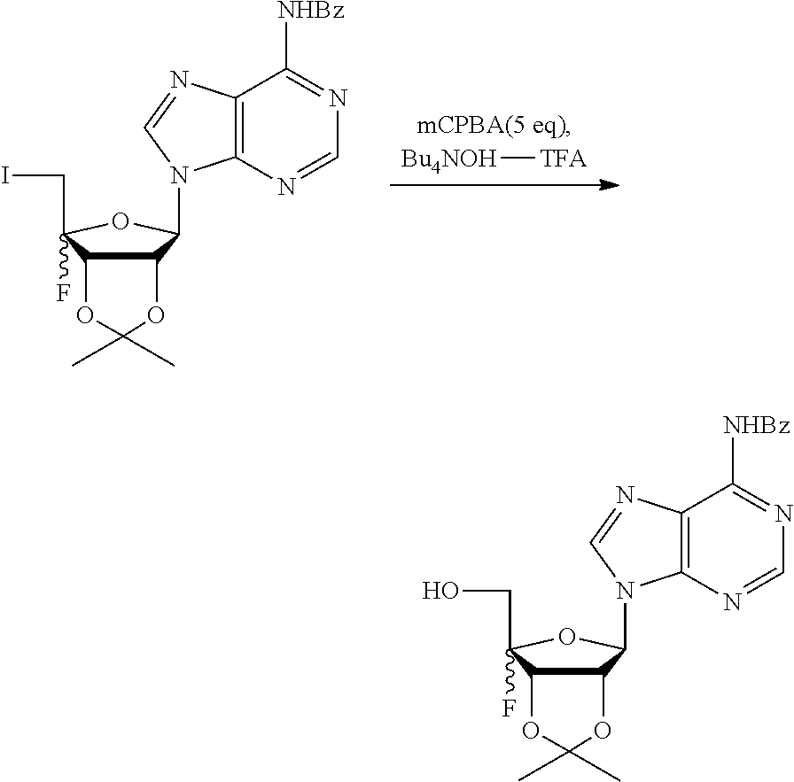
[mCPBA(5 eq)].[Bu4NOH][TFA].C12C(C(F)(CI)OC1N1C3=C(C([NHBz])=NC=N3)N=C1)OC(C)(C)O2.C12C(C(F)(CO)OC1N1C3=C(C([NHBz])=NC=N3)N=C1)OC(C)(C)O2
